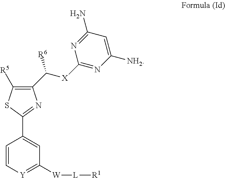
C1=C[Y]=C([W][L][R1])C=C1C1=NC(C([X]C2=NC([NH2])=CC(N)=N2)[R6])=C([R5])S1
